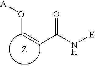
O([A])C=CC(N[E])=O
